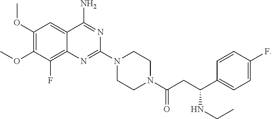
COC1=C(OC)C=C2C(=C1F)N=C(N1CCN(C(CC(C3=CC=C(F)C=C3)NCC)=O)CC1)N=C2N
